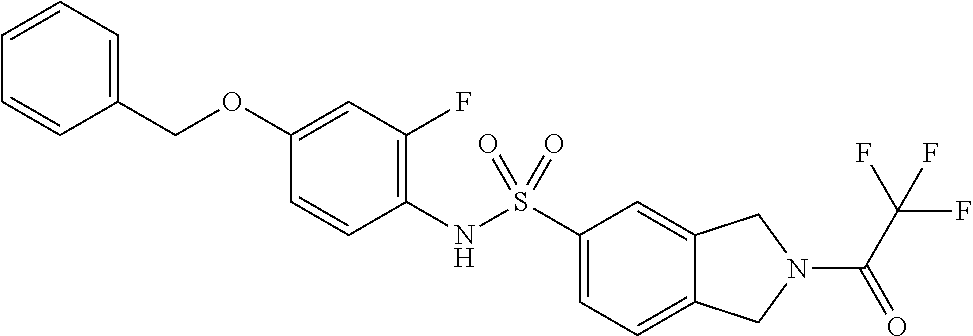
C1(NS(C2=CC=C3C(=C2)CN(C(C(F)(F)F)=O)C3)(=O)=O)=C(F)C=C(OCC2=CC=CC=C2)C=C1
